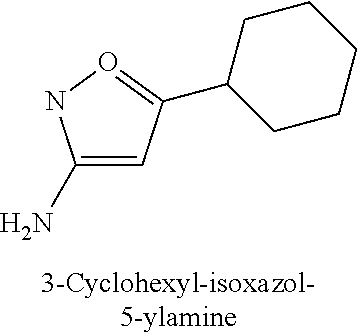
C1(N)=CC(C2CCCCC2)=ON1
